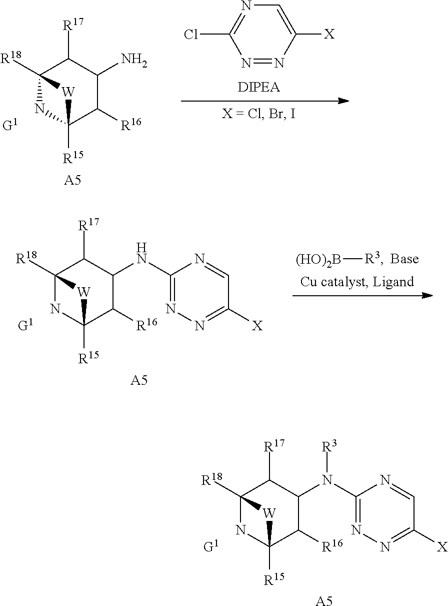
N(C1C([R16])C2([R15])[W]C([R18])(C1[R17])N2)(C1=NN=C([X])C=N1)[R3].[A5].[G1].NC1C([R16])C2([R15])[W]C([R18])(C1[R17])N2.[A5].[G1].N1=NC([X])=CN=C1Cl.N(C1C([R16])C2([R15])[W]C([R18])(C1[R17])N2)C1=NN=C([X])C=N1.[A5].[G1].[(HO)2B][R3]
